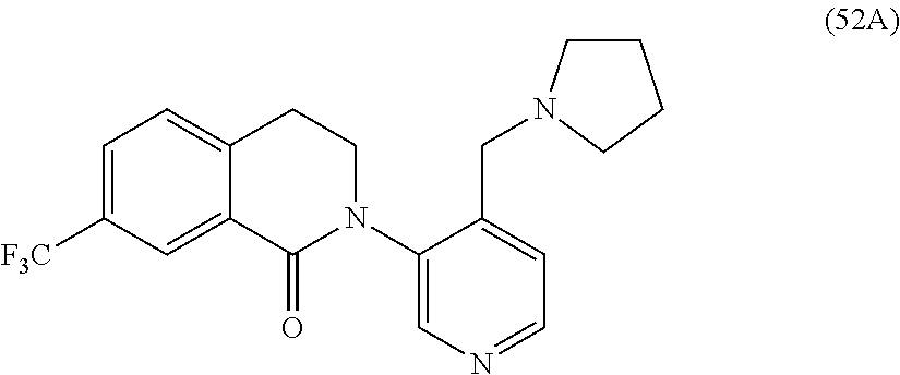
C1(N2CCC3=CC=C([F3C])C=C3C2=O)=CN=CC=C1CN1CCCC1
